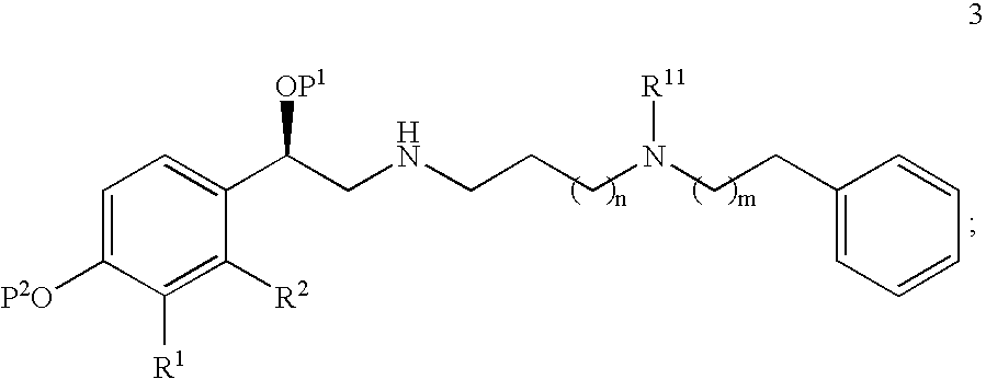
C1=C([P2O])C([R1])=C([R2])C(C(CNCCCN(CCC2=CC=CC=C2)[R11])[OP1])=C1
